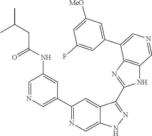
C1(C2=CN=CC(NC(CC(C)C)=O)=C2)=NC=C2C(=C1)C(C1=NC3=C(N1)C=NC=C3C1=CC([MeO])=CC(F)=C1)=NN2
